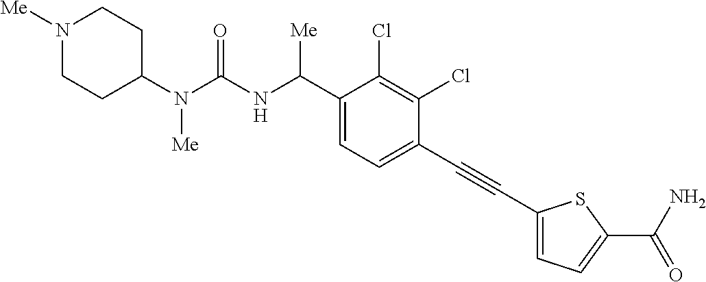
C1(N(C(NC(C2=CC=C(C#CC3=CC=C(C(N)=O)S3)C(Cl)=C2Cl)[Me])=O)[Me])CCN([Me])CC1
